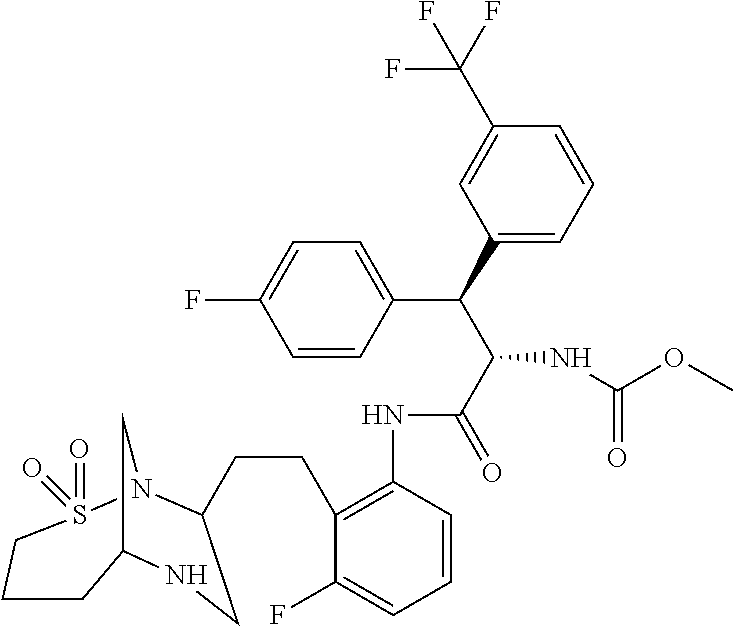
C12CN(S(=O)(=O)CCC1)C(CCC1=C(NC(C(C(C3=CC=CC(C(F)(F)F)=C3)C3=CC=C(F)C=C3)NC(OC)=O)=O)C=CC=C1F)CN2
